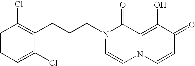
C1=CC=C(Cl)C(CCCN2C=CN3C(=C(O)C(=O)C=C3)C2=O)=C1Cl
